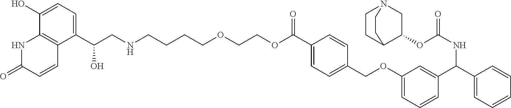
C(CNCCCCOCCOC(C1=CC=C(COC2=CC=CC(C(C3=CC=CC=C3)NC(=O)OC3CN4CCC3CC4)=C2)C=C1)=O)(C1=CC=C(O)C2=C1C=CC(=O)N2)O
